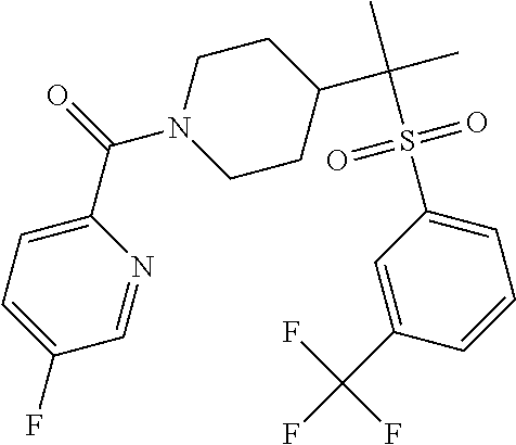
C1CN(C(C2=CC=C(F)C=N2)=O)CCC1C(C)(C)S(C1=CC=CC(C(F)(F)F)=C1)(=O)=O
